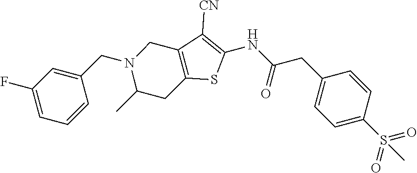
C1(F)=CC=CC(CN2C(C)CC3=C(C2)C([CN])=C(NC(=O)CC2=CC=C(S(=O)(=O)C)C=C2)S3)=C1
